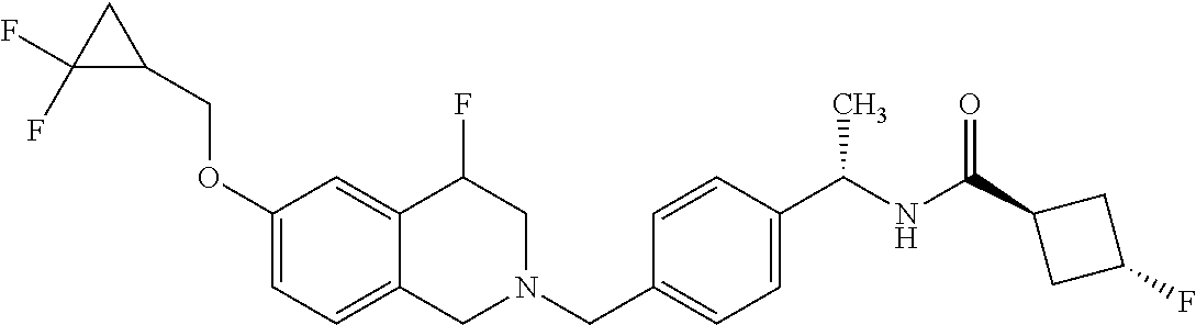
C1(OCC2CC2(F)F)=CC=C2C(=C1)C(F)CN(CC1=CC=C(C(NC(=O)C3CC(F)C3)C)C=C1)C2
